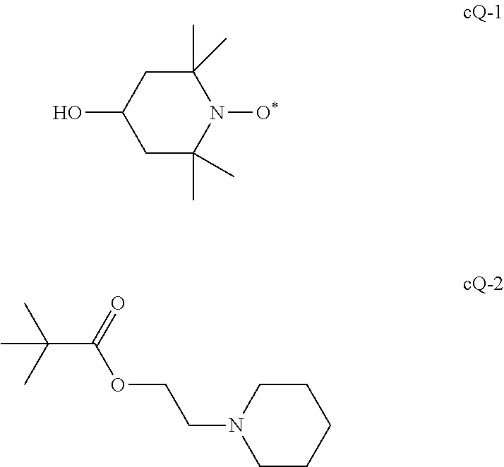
OC1CC(C)(C)N([O*])C(C)(C)C1.CC(C)(C)C(=O)OCCN1CCCCC1
